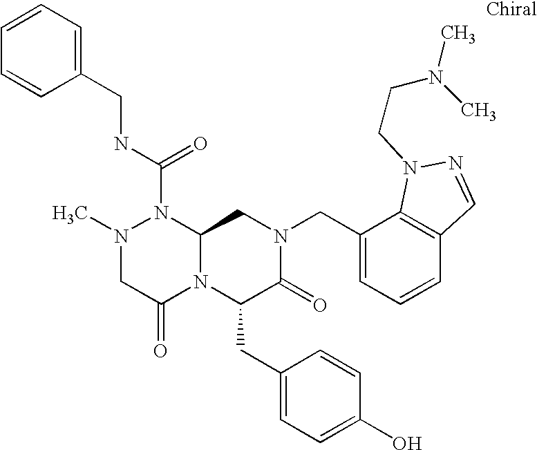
CN1CC(=O)N2C(N1C(NCC1=CC=CC=C1)=O)CN(CC1=CC=CC3=C1N(CCN(C)C)N=C3)C(=O)C2CC1=CC=C(O)C=C1
